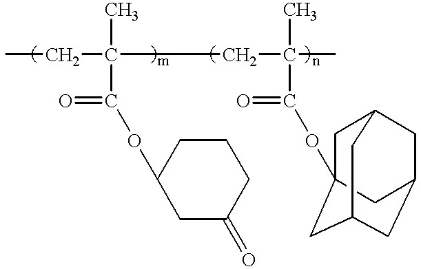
CCC(C)(CC(C)(C)C(=O)OC12CC3CC(CC(C1)C3)C2)C(=O)OC1CC(=O)CCC1
